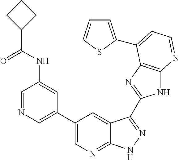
C1=NC=C(C2=CN=C3C(=C2)C(C2=NC4=C(N2)N=CC=C4C2=CC=CS2)=NN3)C=C1NC(C1CCC1)=O
